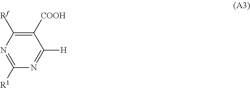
C1([Rf])=C([COOH])C([H])=NC([R1])=N1
